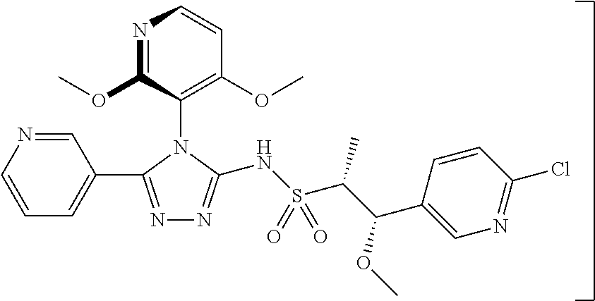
C1=NC=CC=C1C1=NN=C(NS(C(C(C2=CN=C(Cl)C=C2)OC)C)(=O)=O)N1C1=C(OC)C=CN=C1OC
